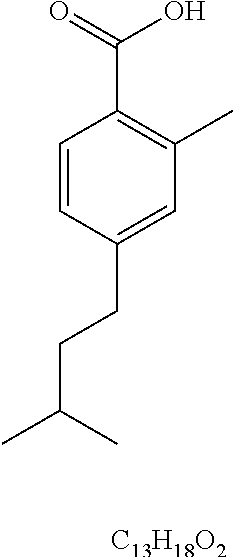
C1=CC(CCC(C)C)=CC(C)=C1C(O)=O.[C13H18O2]
